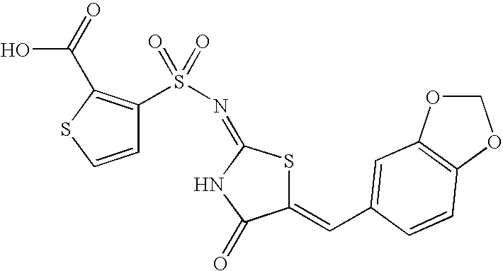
C1(=CC2=CC3=C(OCO3)C=C2)SC(=NS(=O)(=O)C2=C(C(=O)O)SC=C2)NC1=O
